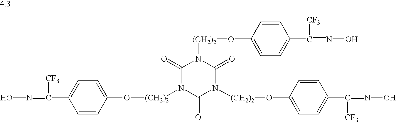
C(C1=CC=C(O[(CH2)2]N2C(=O)N([(CH2)2]OC3=CC=C(C([CF3])=NO)C=C3)C(=O)N([(CH2)2]OC3=CC=C(C([CF3])=NO)C=C3)C2=O)C=C1)([CF3])=NO
